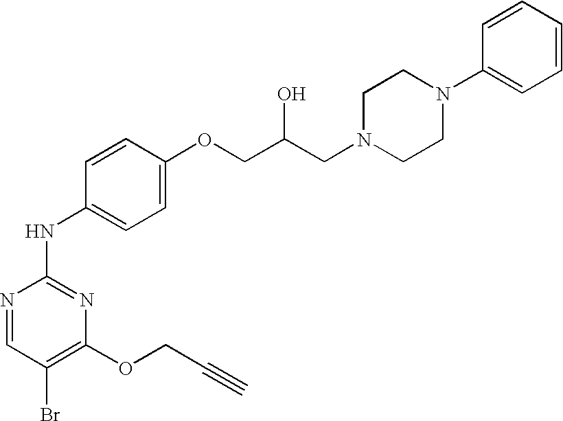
N1=CC(Br)=C(OCC#C)N=C1NC1=CC=C(OCC(CN2CCN(C3=CC=CC=C3)CC2)O)C=C1
